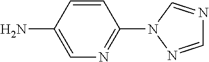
C1=CC(N)=CN=C1N1N=CN=C1
